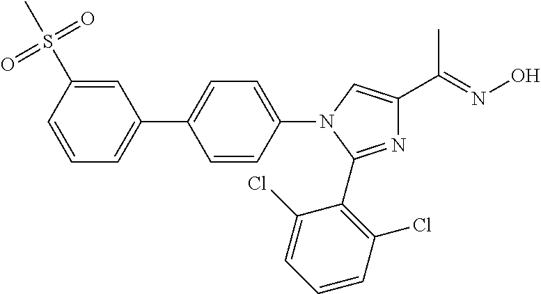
C1=CC(S(=O)(=O)C)=CC(C2=CC=C(N3C(C4=C(Cl)C=CC=C4Cl)=NC(C(=NO)C)=C3)C=C2)=C1
